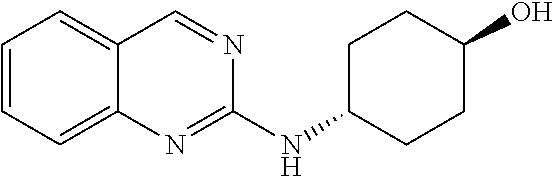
C1=CC=C2C(=C1)C=NC(NC1CCC(O)CC1)=N2
